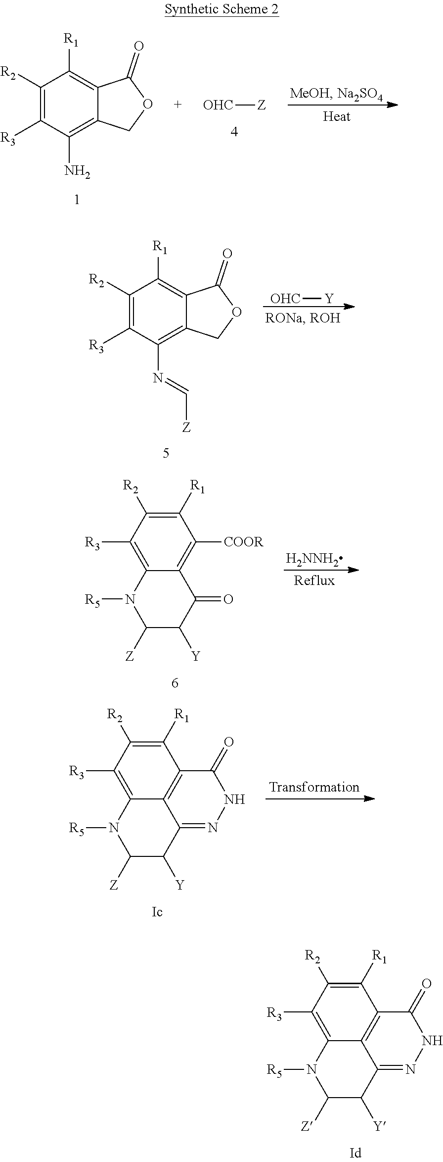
C12=C([R3])C([R2])=C([R1])C3=C1C(=NNC3=O)C([Y])C([Z])N2[R5].C12=C([R3])C([R2])=C([R1])C3=C1C(=NNC3=O)C([Y])C([Z])N2[R5].[Transformation].[OHC][Z].C1([R2])=C([R3])C(N)=C2C(=C1[R1])C(=O)OC2.C1([R2])=C([R3])C(N=C[Z])=C2C(=C1[R1])C(=O)OC2.[OHC][Y].C12=C([R3])C([R2])=C([R1])C([COOR])=C1C(=O)C([Y])C([Z])N2[R5].[H2NNH2]
